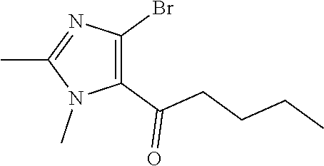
C1(C(CCCC)=O)=C(Br)N=C(C)N1C
